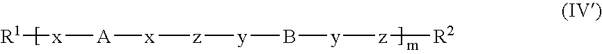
[z]([y]B[y][z][R2])[x][A][x][R1]
